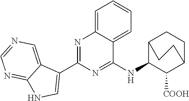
C1=C2C(=CC=C1)C(NC1C([COOH])C3CCC1CC3)=NC(C1=CNC3=NC=NC=C13)=N2
